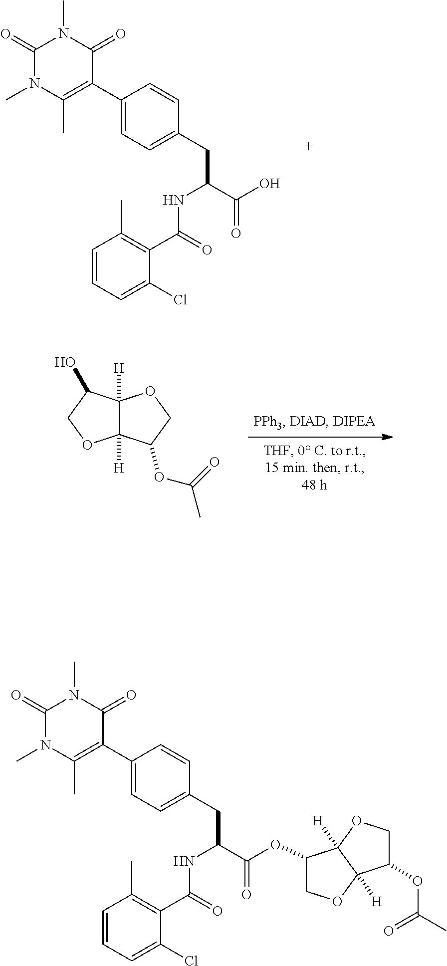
C12([H])C([H])(C(O)CO1)OCC2OC(C)=O.C1(C2=CC=C(CC(C(=O)O)NC(=O)C3=C(C)C=CC=C3Cl)C=C2)=C(C)N(C)C(=O)N(C)C1=O.C12([H])C([H])(C(OC(C(CC3=CC=C(C4=C(C)N(C)C(=O)N(C)C4=O)C=C3)NC(=O)C3=C(C)C=CC=C3Cl)=O)CO1)OCC2OC(C)=O
